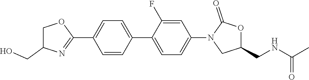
C1C(CO)N=C(C2=CC=C(C3=CC=C(N4CC(CNC(C)=O)OC4=O)C=C3F)C=C2)O1
